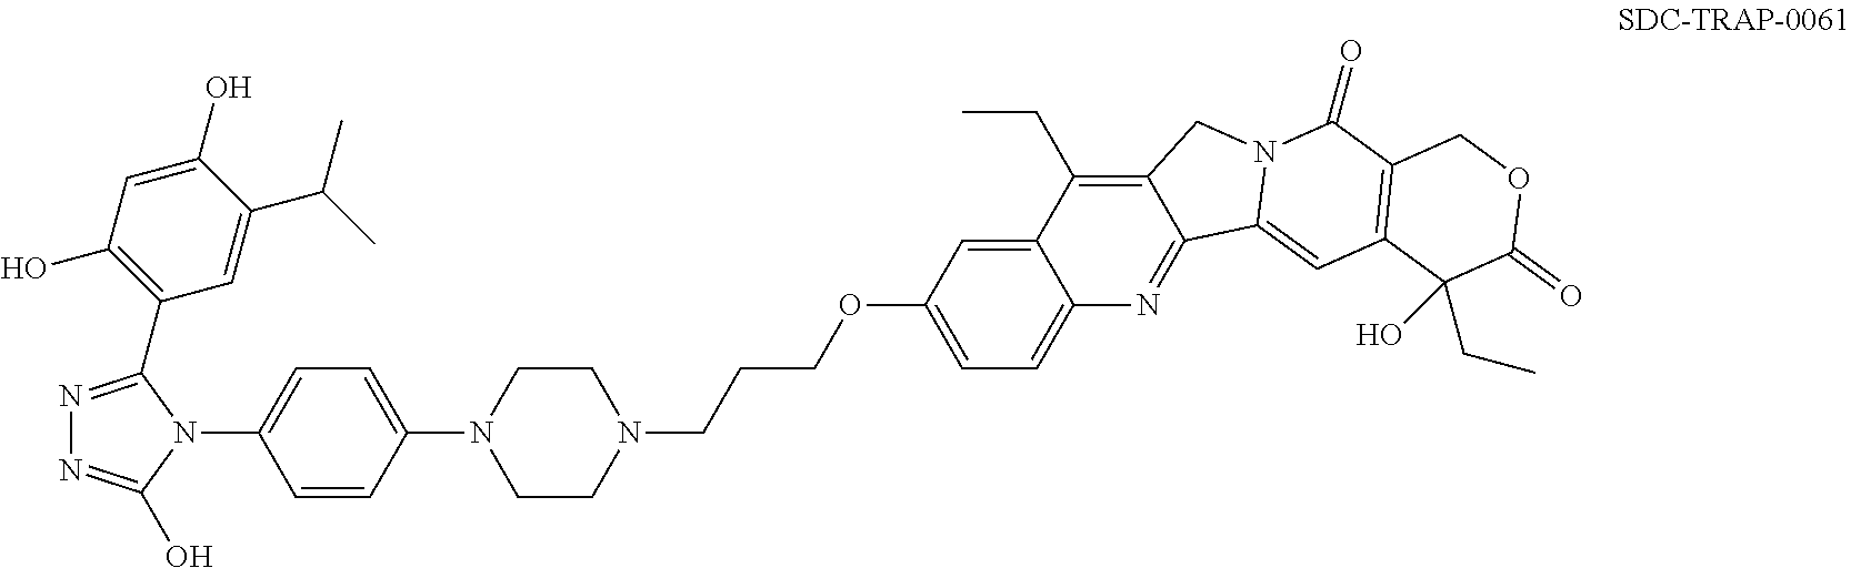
C1(C2=NN=C(O)N2C2=CC=C(N3CCN(CCCOC4=CC=C5C(=C4)C(CC)=C4C(=N5)C5=CC6=C(C(=O)N5C4)COC(=O)C6(O)CC)CC3)C=C2)=C(O)C=C(O)C(C(C)C)=C1
